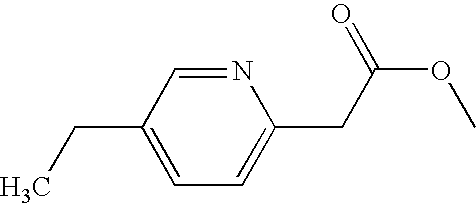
CCC1=CC=C(CC(OC)=O)N=C1
